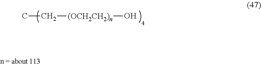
CC[(OCH2CH2)n]O
